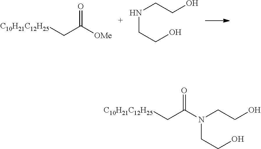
[C10H21C12H25]CC([OMe])=O.N(CCO)CCO.[C10H21C12H25]CC(=O)N(CCO)CCO
